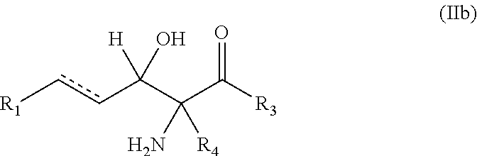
c(C(C(C([R3])=O)([R4])N)([H])O)c[R1]
